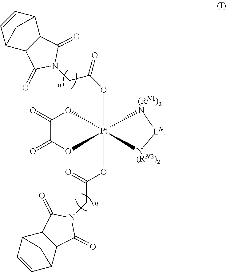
C1(=O)C(=O)O[Pt]2(COC(CN3C(=O)C4C(C3=O)C3C=CC4C3)=O)(OC(CN3C(=O)C4C(C3=O)C3C=CC4C3)=O)(O1)[(RN1)2N][LN][N(RN2)2]2
